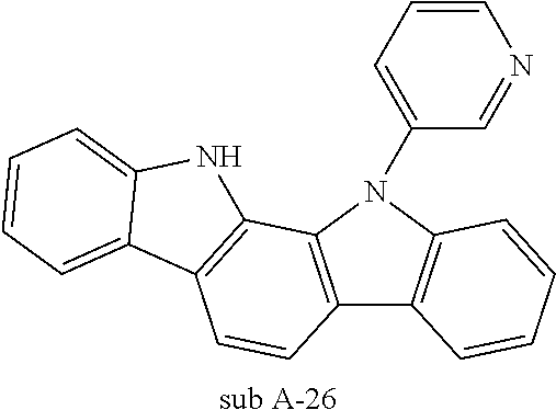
[sub A-26].C12=C(N(C3=CC=CN=C3)C3=C1C=CC=C3)C1=C(C=C2)C2=CC=CC=C2N1
